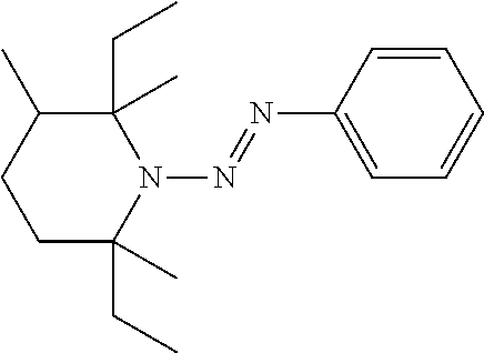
C1(CC)(C)C(C)CCC(CC)(C)N1N=NC1=CC=CC=C1
